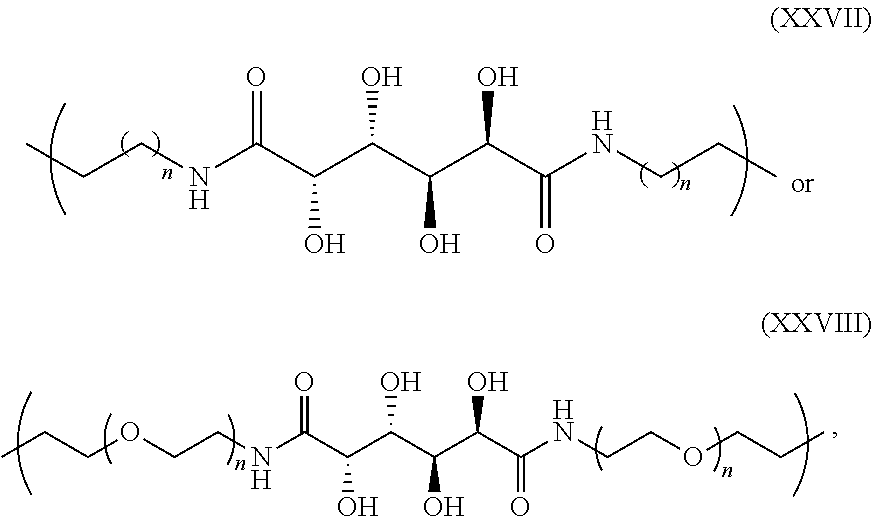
C(NC(C(C(C(C(C(NCCC)=O)O)O)O)O)=O)CC.C(NC(C(C(C(C(C(NCCOCCC)=O)O)O)O)O)=O)COCCC
